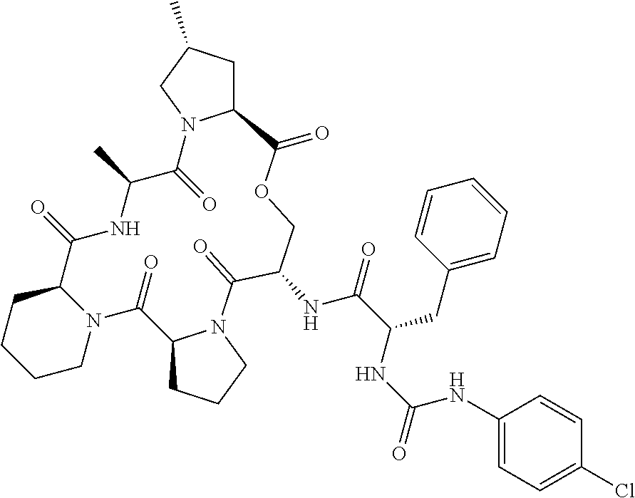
C12CCCCN1C(=O)C1CCCN1C(=O)C(NC(C(CC1=CC=CC=C1)NC(NC1=CC=C(Cl)C=C1)=O)=O)COC(=O)C1CC(C)CN1C(=O)C(C)NC2=O
